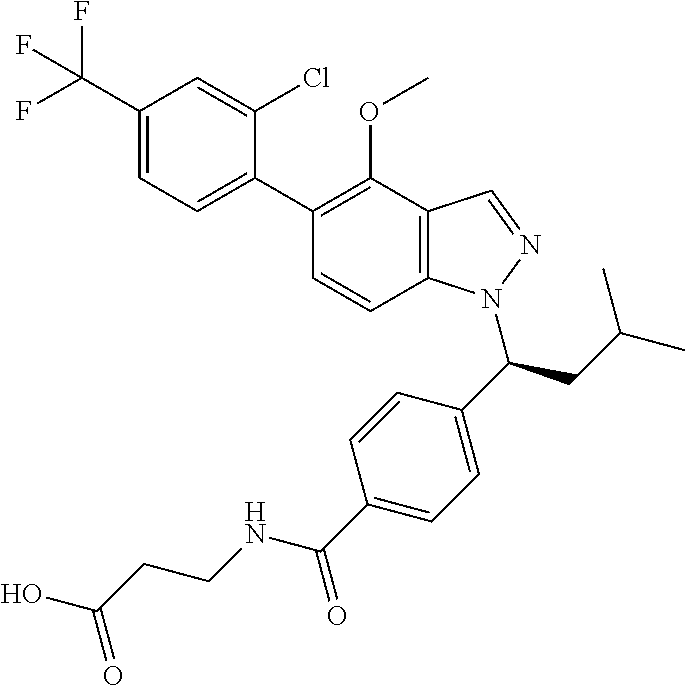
C1(C(F)(F)F)=CC=C(C2=C(OC)C3=C(C=C2)N(C(CC(C)C)C2=CC=C(C(=O)NCCC(O)=O)C=C2)N=C3)C(Cl)=C1
